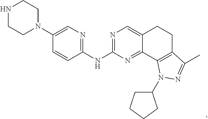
N1=C(NC2=NC=C(N3CCNCC3)C=C2)N=C2C(=C1)CCC1=C2N(C2CCCC2)N=C1C
